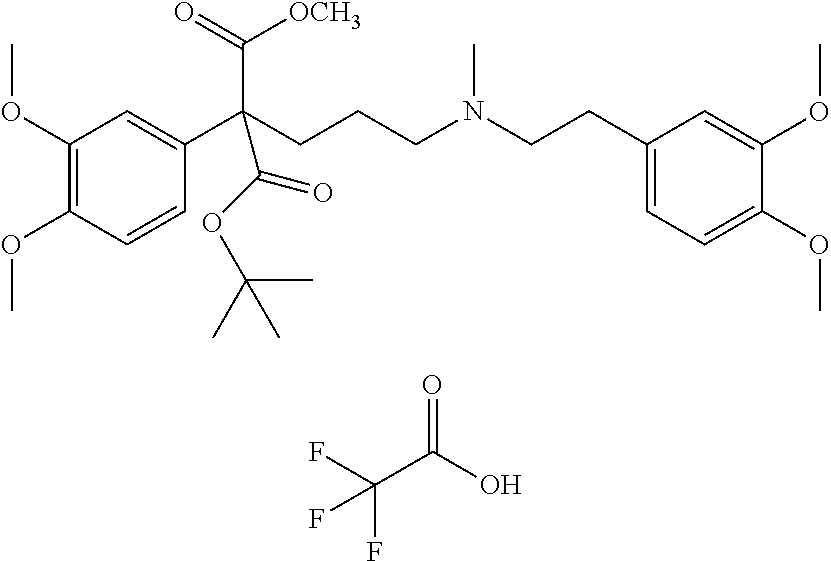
C1(OC)=C(OC)C=CC(C(CCCN(CCC2=CC=C(OC)C(OC)=C2)C)(C(=O)[OCH3])C(OC(C)(C)C)=O)=C1.C(C(O)=O)(F)(F)F
